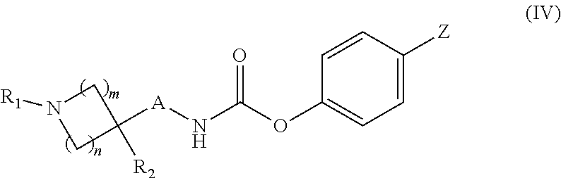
C1([A]NC(OC2=CC=C([Z])C=C2)=O)([R2])CN([R1])C1
